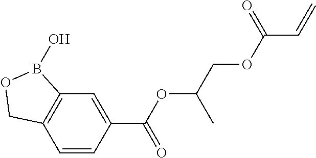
C12=C(C=CC(C(OC(C)COC(=O)C=C)=O)=C1)COB2O
